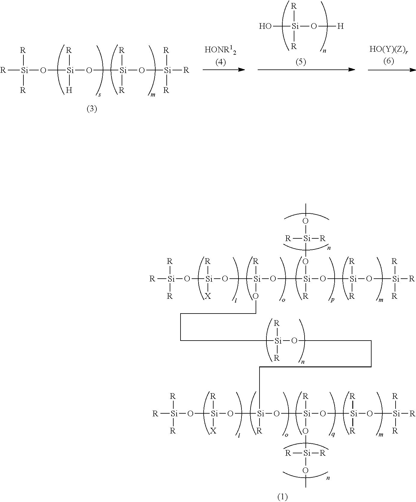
[R][Si]([R])([R])O[Si]([R])([X])O[Si]([R])(OCCC[Si](OCCC[Si](O[Si](O[Si]([R])([R])[R])([R])[X])([R])O[Si]([R])(O[Si]([R])([R])OC)O[Si]([R])([R])O[Si]([R])([R])[R])([R])[R])O[Si](O[Si]([R])([R])OC)([R])O[Si]([R])([R])O[Si]([R])([R])[R].O[Si]([R])([R])O[H].[Si]([R])([R])([R])O[Si](O[Si]([R])([R])O[Si]([R])([R])[R])([R])[H]
